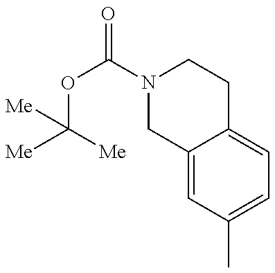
[Me]C([Me])(OC(N1CC2=CC(C)=CC=C2CC1)=O)[Me]
